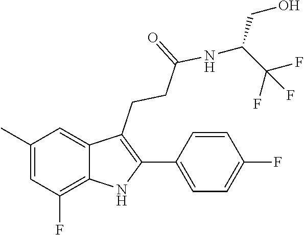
N(C(CCC1=C(C2=CC=C(F)C=C2)NC2=C(F)C=C(C)C=C12)=O)C(C(F)(F)F)CO
